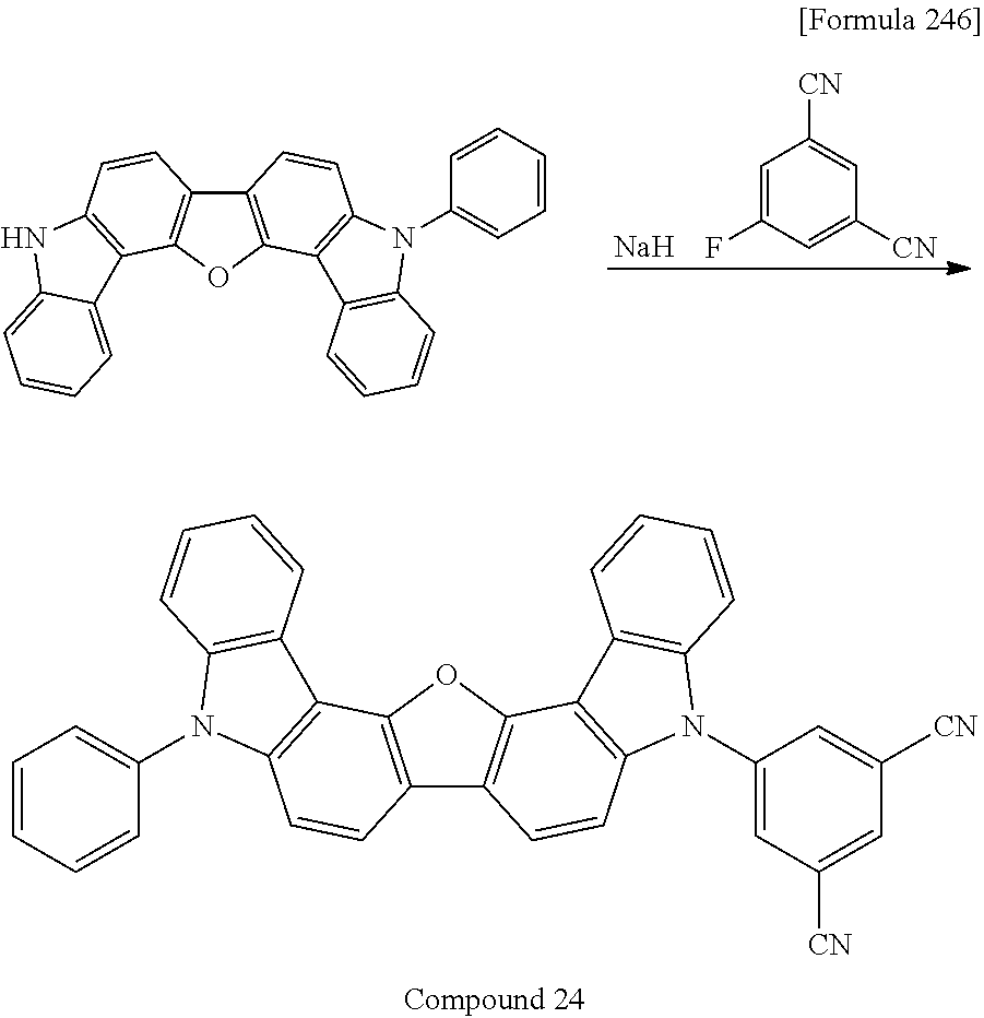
[Na].C1([CN])=CC(F)=CC([CN])=C1.C12=C(OC3=C1C=CC1=C3C3=CC=CC=C3N1)C1=C(C=C2)N(C2=CC=CC=C2)C2=C1C=CC=C2.C12=C(OC3=C1C=CC1=C3C3=C(N1C1=CC([CN])=CC([CN])=C1)C=CC=C3)C1=C(C=C2)N(C2=CC=CC=C2)C2=C1C=CC=C2
